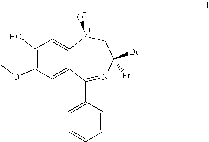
C1=C2C(C3=CC=CC=C3)=NC([Bu])([Et])C[S+]([O-])C2=CC(O)=C1OC
